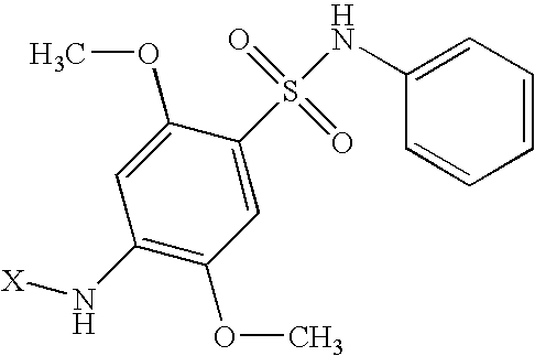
C1(N[X])=C(OC)C=C(S(NC2=CC=CC=C2)(=O)=O)C(OC)=C1
